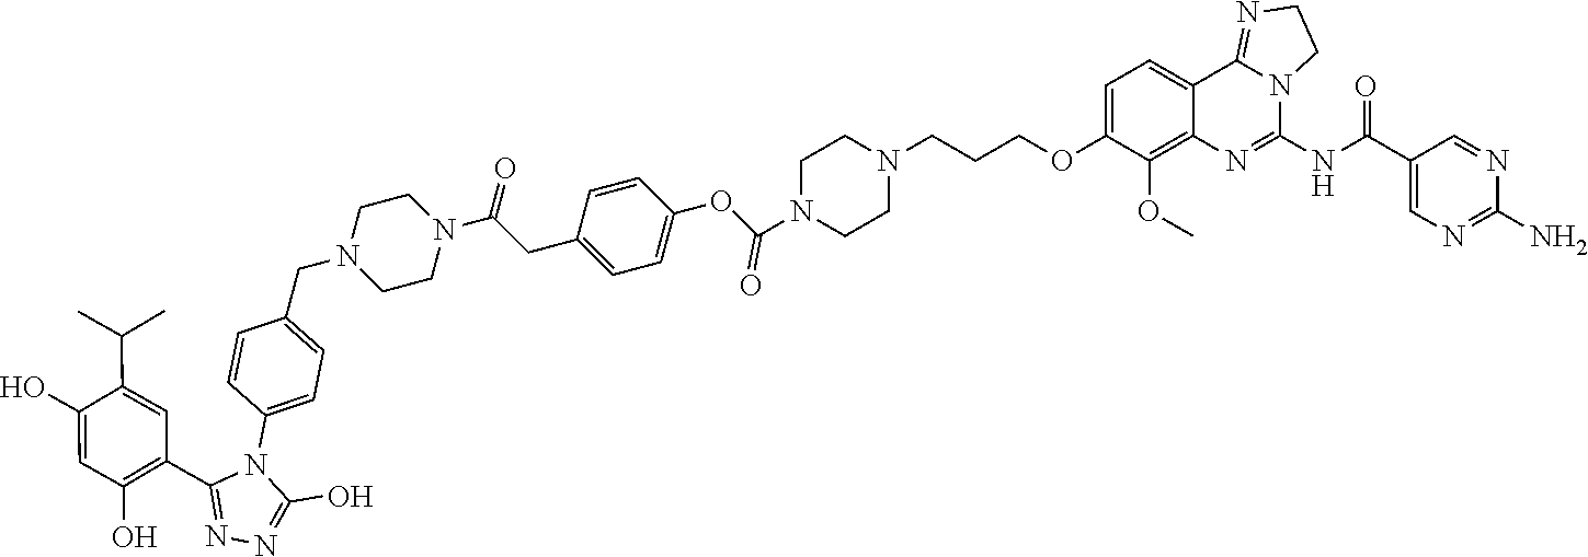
C1=CC(CN2CCN(C(CC3=CC=C(OC(N4CCN(CCCOC5=CC=C6C7=NCCN7C(NC(C7=CN=C(N)N=C7)=O)=NC6=C5OC)CC4)=O)C=C3)=O)CC2)=CC=C1N1C(C2=C(O)C=C(O)C(C(C)C)=C2)=NN=C1O
